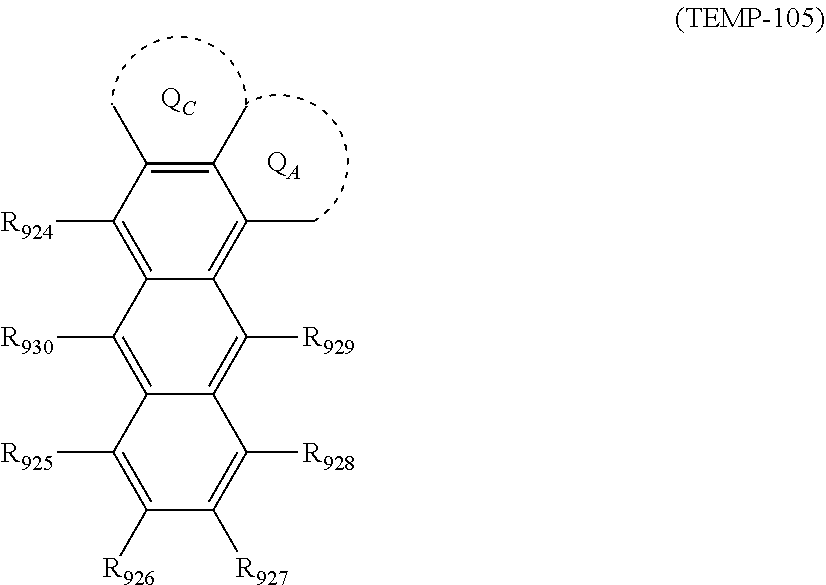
C1([R924])=C2C(=C(C)C(C)=C1C)C([R929])=C1C(=C2[R930])C([R925])=C([R926])C([R927])=C1[R928].[QA]
